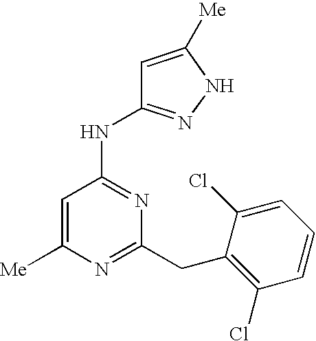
[Me]C1=CC(NC2=NNC([Me])=C2)=NC(CC2=C(Cl)C=CC=C2Cl)=N1
